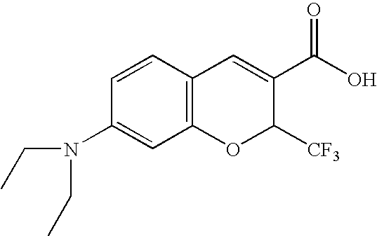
C1=CC2=C(C=C1N(CC)CC)OC([CF3])C(C(O)=O)=C2
